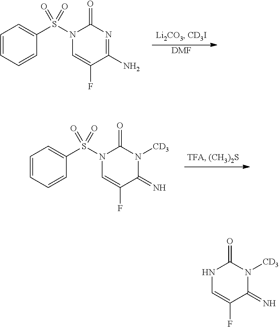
C1=CC=CC(S(N2C=C(F)C(N)=NC2=O)(=O)=O)=C1.[DMF].C1=CC=CC(S(N2C=C(F)C(=N)N([CD3])C2=O)(=O)=O)=C1.N1C=C(F)C(=N)N([CD3])C1=O
